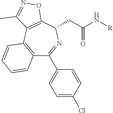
[R]NC(CC1N=C(C2=CC=C(Cl)C=C2)C2=C(C3=C1ON=C3C)C=CC=C2)=O
